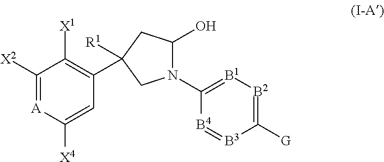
C1([X2])=[A]C([X4])=CC(C2([R1])CC(O)N(C3=[B1][B2]=C([G])[B3]=[B4]3)C2)=C1[X1]
